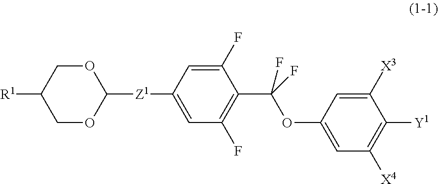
C1OC([Z1]C2=CC(F)=C(C(OC3=CC([X4])=C([Y1])C([X3])=C3)(F)F)C(F)=C2)OCC1[R1]
